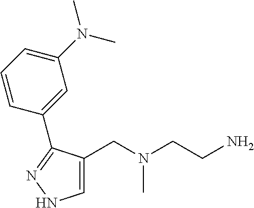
C1=C(CN(CCN)C)C(C2=CC(N(C)C)=CC=C2)=NN1
